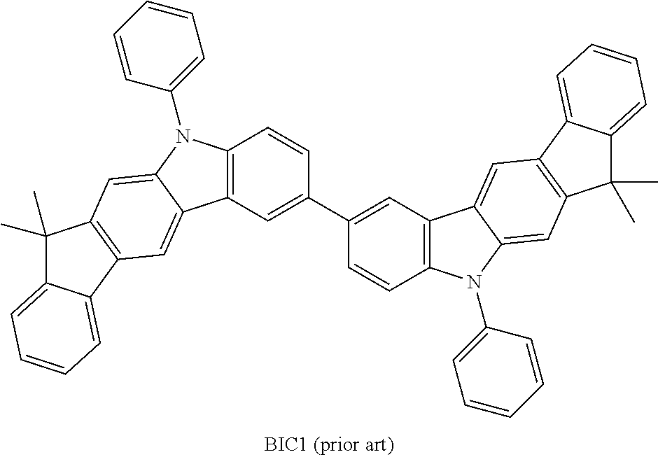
C12=C(C=CC(C3=CC4=C(C=C3)N(C3=CC=CC=C3)C3=CC5=C(C=C43)C3=CC=CC=C3C5(C)C)=C1)N(C1=CC=CC=C1)C1=CC3=C(C=C21)C1=CC=CC=C1C3(C)C
